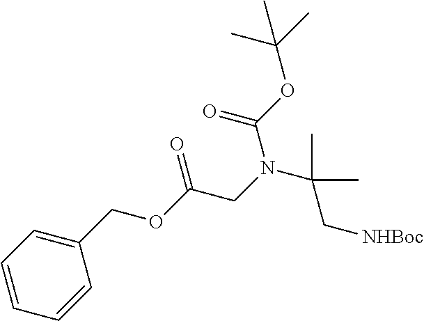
C1=CC=CC(COC(=O)CN(C(=O)OC(C)(C)C)C(C)(C[NHBoc])C)=C1
